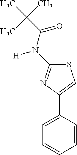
C1=CC(C2=CSC(N(C(C(C)(C)C)=O)[H])=N2)=CC=C1
